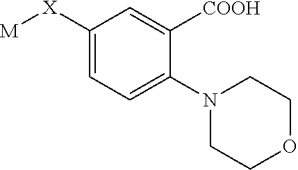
C1=C([X][M])C=C([COOH])C(N2CCOCC2)=C1
